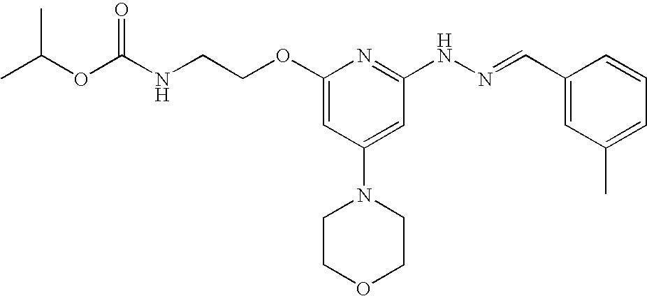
N(CCOC1=CC(N2CCOCC2)=CC(NN=CC2=CC(C)=CC=C2)=N1)C(OC(C)C)=O
